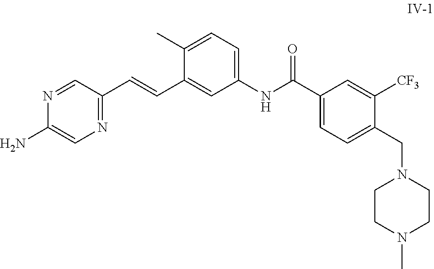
C1=C(C)C(C=CC2=NC=C(N)N=C2)=CC(NC(C2=CC=C(CN3CCN(C)CC3)C([CF3])=C2)=O)=C1
